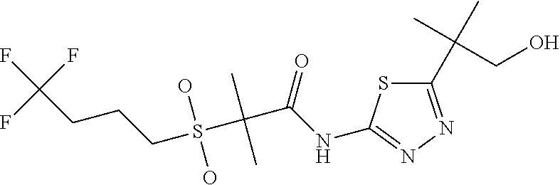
C1(C(C)(C)CO)=NN=C(NC(=O)C(S(CCCC(F)(F)F)(O)O)(C)C)S1
